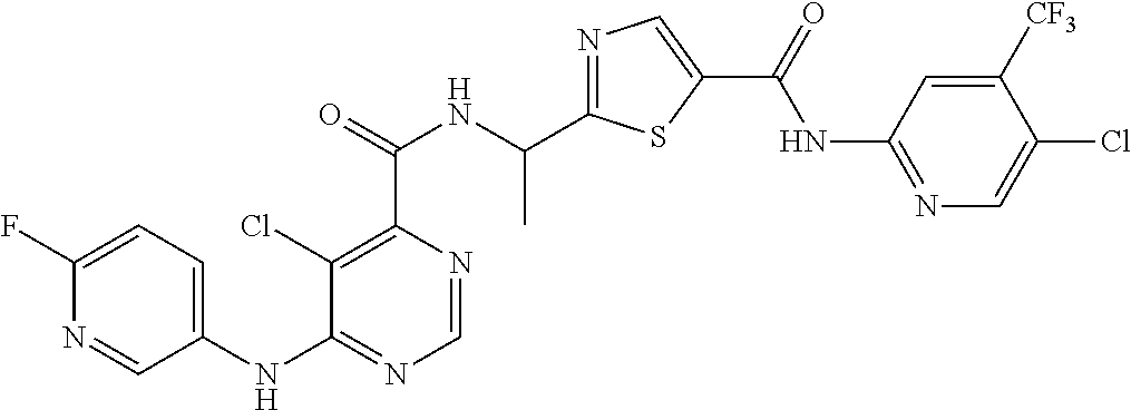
N1=C(C(NC(C2=C(Cl)C(NC3=CC=C(F)N=C3)=NC=N2)=O)C)SC(C(=O)NC2=NC=C(Cl)C([CF3])=C2)=C1
